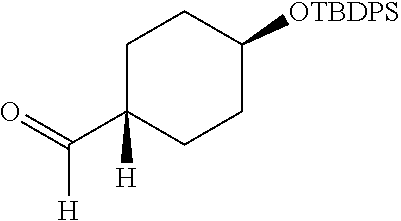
C(C1([H])CCC([OTBDPS])CC1)(=O)[H]
